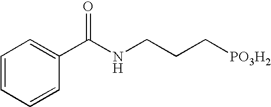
C1=CC=CC(C(NCCC[PO3H2])=O)=C1
